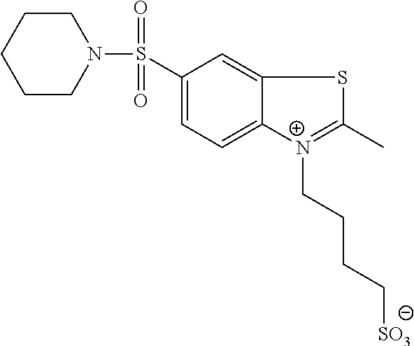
C1CCN(S(=O)(=O)C2=CC=C3C(=C2)SC(C)=[N+]3CCCC[SO3])CC1
